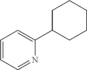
C1=CC=NC(C2CCCCC2)=C1
